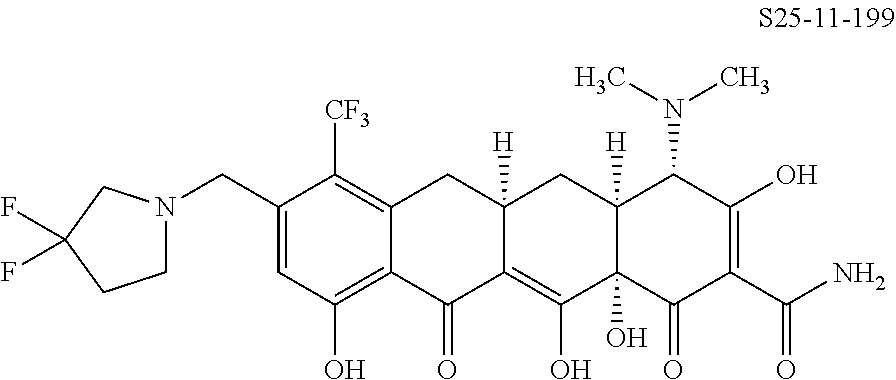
C1=C(CN2CCC(F)(F)C2)C([CF3])=C2C(=C1O)C(=O)C1=C(O)C3(O)C([H])(CC1([H])C2)C(N(C)C)C(O)=C(C(N)=O)C3=O
